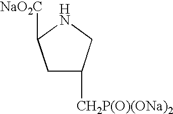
C1C([CH2P(O)(ONa)2])CNC1[NaO2C]
